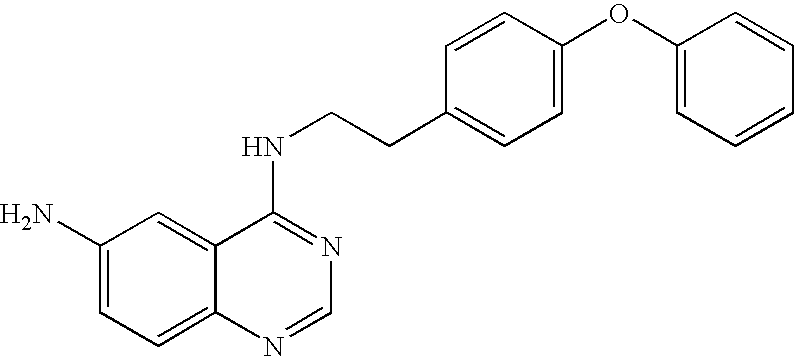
C1(N)=CC=C2C(=C1)C(NCCC1=CC=C(OC3=CC=CC=C3)C=C1)=NC=N2
